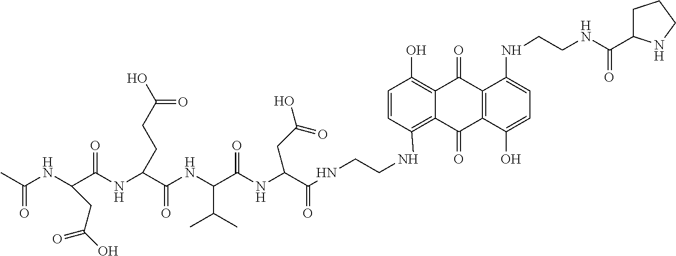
C(=O)(C)NC(C(NC(C(NC(C(NC(C(NCCNC1=C2C(=C(O)C=C1)C(=O)C1=C(C2=O)C(O)=CC=C1NCCNC(C1CCCN1)=O)=O)CC(O)=O)=O)C(C)C)=O)CCC(O)=O)=O)CC(=O)O
